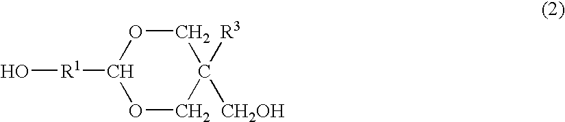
O[R1]C1OCC([CH2OH])([R3])CO1
